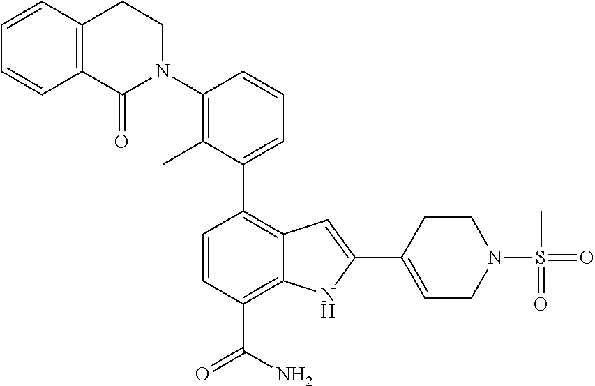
C1=CC(C(N)=O)=C2C(=C1C1=CC=CC(N3CCC4=C(C3=O)C=CC=C4)=C1C)C=C(C1=CCN(S(C)(=O)=O)CC1)N2
